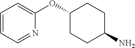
C1(OC2=CC=CC=N2)CCC(N)CC1
